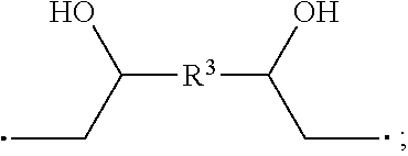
CCC([R3]C(CC)O)O
